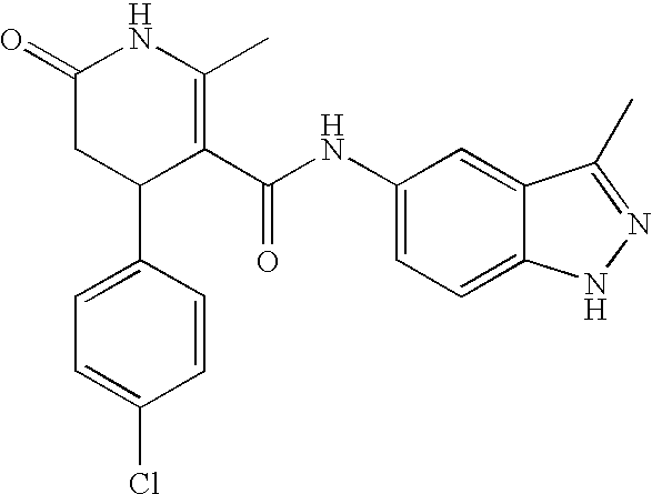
C1=C(C2C(C(NC3=CC=C4C(=C3)C(C)=NN4)=O)=C(C)NC(=O)C2)C=CC(Cl)=C1
